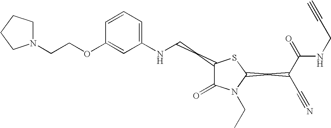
C1=CC=C(NCCC2C(=O)N(CC)C(CC(C#N)C(=O)NCC#C)S2)C=C1OCCN1CCCC1
